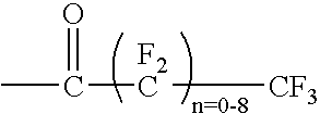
O=C([F2C][CF3])C
